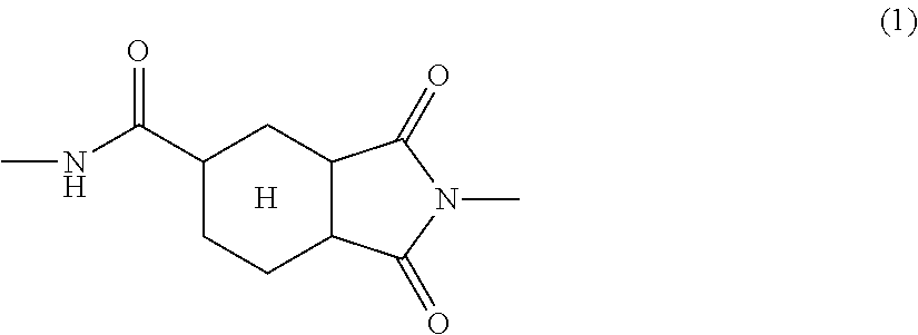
C1(C(NC)=O)CCC2C(C1)C(=O)N(C)C2=O.[H]
